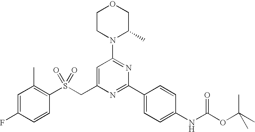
C1(S(CC2=CC(N3C(C)COCC3)=NC(C3=CC=C(NC(OC(C)(C)C)=O)C=C3)=N2)(=O)=O)=C(C)C=C(F)C=C1
